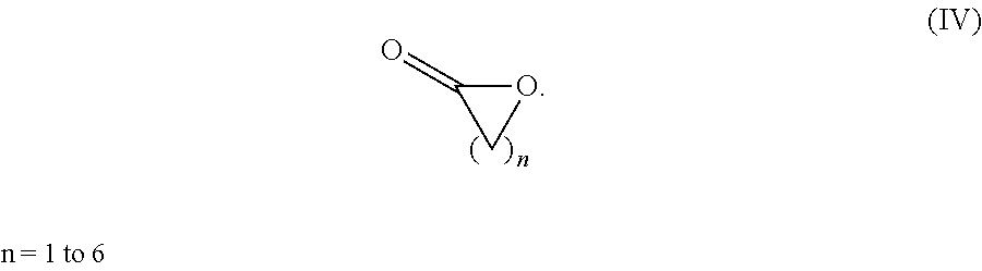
O1C(=O)C1
